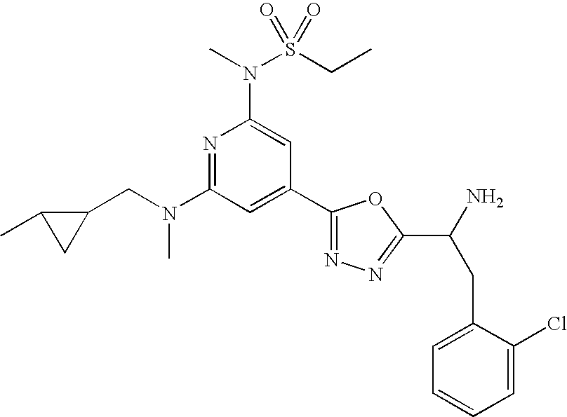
N1=C(N(CC2C(C)C2)C)C=C(C2=NN=C(C(N)CC3=CC=CC=C3Cl)O2)C=C1N(S(CC)(=O)=O)C
